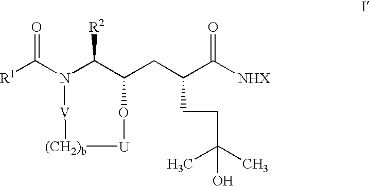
[R1]C(N1C([R2])C(CC(C([NHX])=O)CCC(C)(C)O)O[U][(CH2)b][V]1)=O
